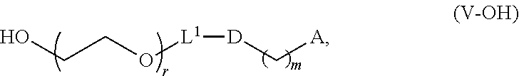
[D](C[A])[L1]OCCO
